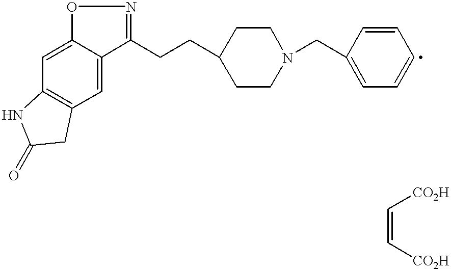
C12=C(C=C3C(=C1)ON=C3CCC1CCN(CC3=CC=CC=C3)CC1)CC(=O)N2.C(=C[CO2H])[CO2H]
